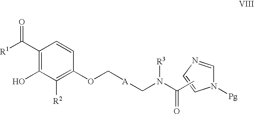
N1([Pg])C=NC=C1.C1(C([R1])=O)=C(O)C([R2])=C(OC[A]CN(C(C)=O)[R3])C=C1
